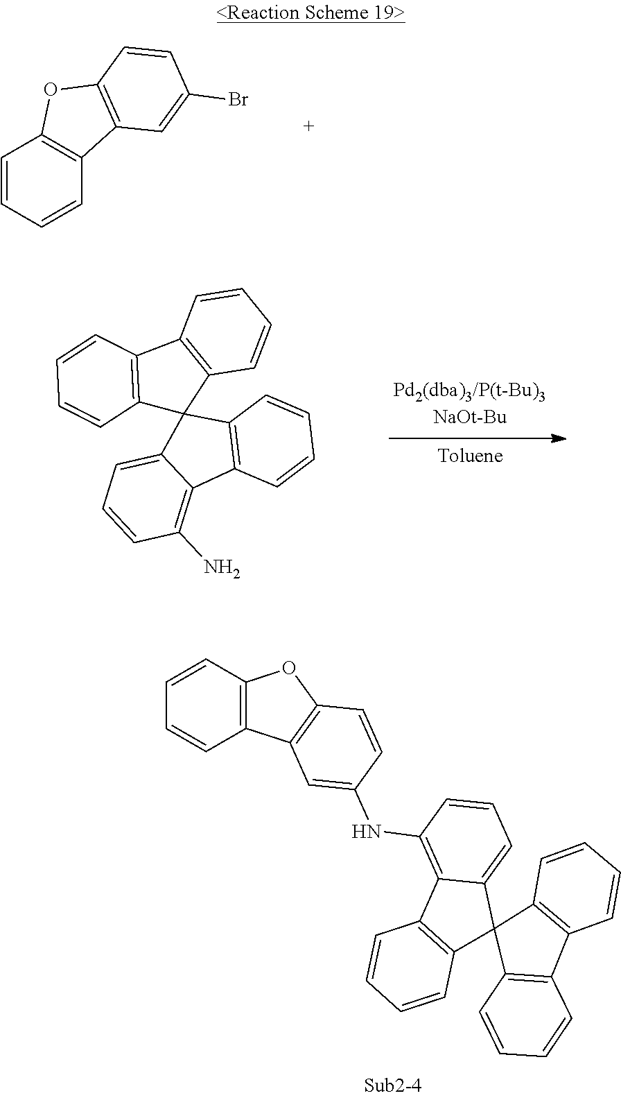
C12=C(C3=C(C14C1=CC=CC(N)=C1C1=C4C=CC=C1)C=CC=C3)C=CC=C2.C1=CC=CC2=C1C1(C3=C2C=CC=C3)C2=CC=CC(NC3=CC4=C(C=C3)OC3=C4C=CC=C3)=C2C2=C1C=CC=C2.C1=CC=CC2=C1OC1=C2C=C(Br)C=C1
